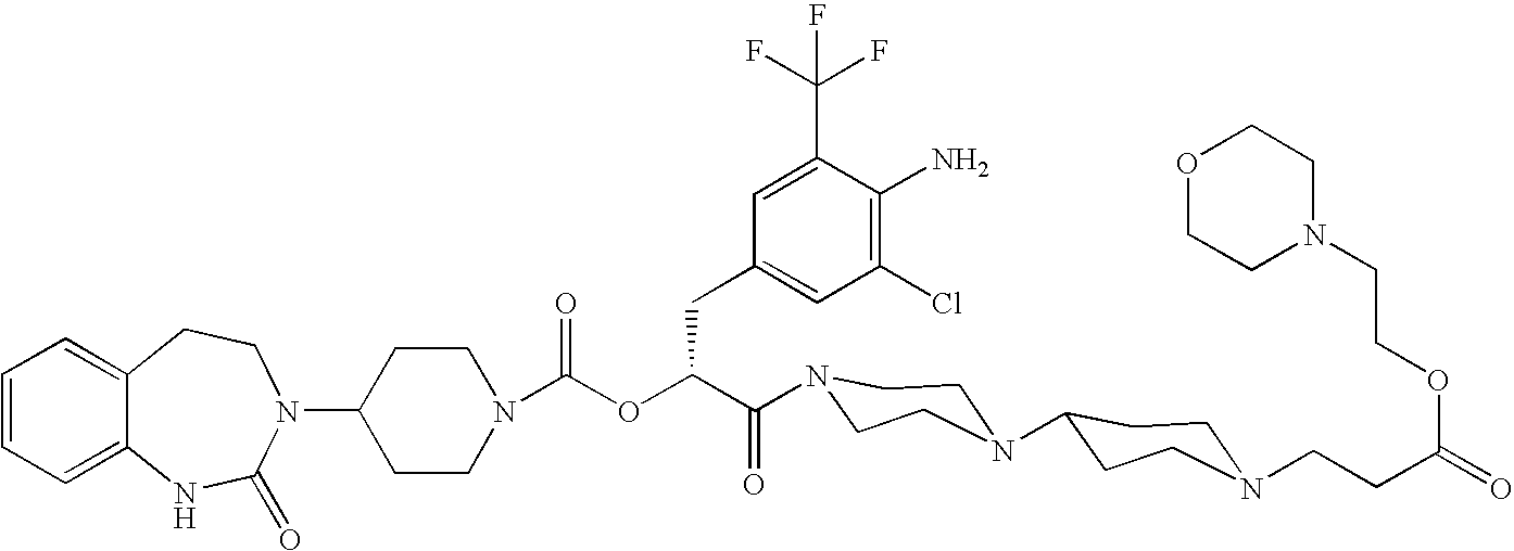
C12=CC=CC=C1NC(=O)N(C1CCN(C(OC(C(=O)N3CCN(C4CCN(CCC(OCCN5CCOCC5)=O)CC4)CC3)CC3=CC(Cl)=C(N)C(C(F)(F)F)=C3)=O)CC1)CC2
